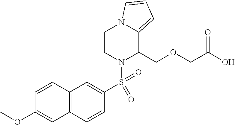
C12=C(C=CC(S(=O)(=O)N3C(COCC(O)=O)C4=CC=CN4CC3)=C1)C=C(OC)C=C2
